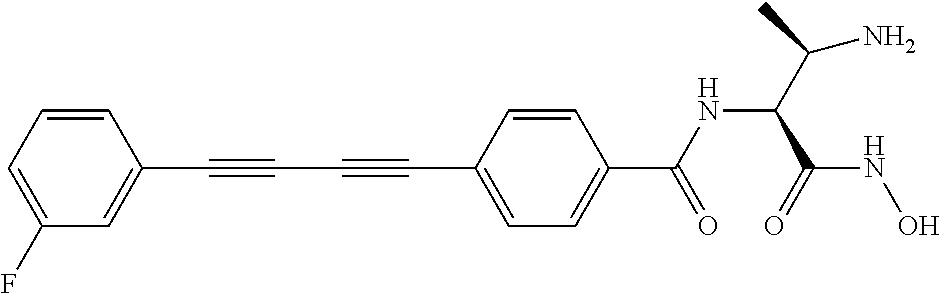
C1=CC=C(F)C=C1C#CC#CC1=CC=C(C(NC(C(N)C)C(=O)NO)=O)C=C1
